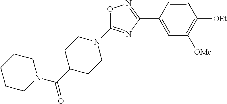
C1(C2=CC([OMe])=C([OEt])C=C2)=NOC(N2CCC(C(N3CCCCC3)=O)CC2)=N1
